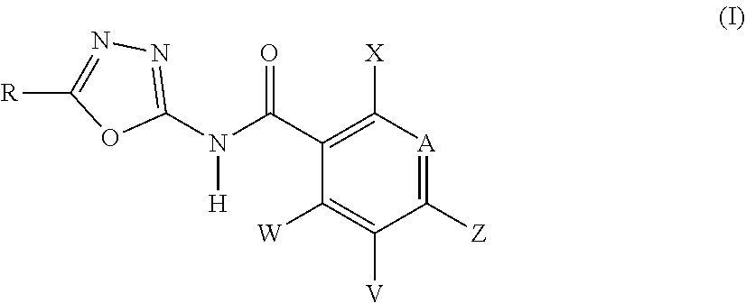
C1([W])=C([V])C([Z])=[A]C([X])=C1C(N([H])C1=NN=C([R])O1)=O
